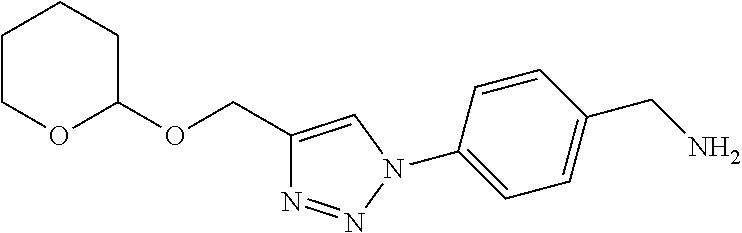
C1COC(OCC2=CN(C3=CC=C(CN)C=C3)N=N2)CC1
